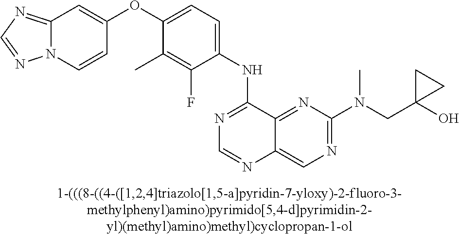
C1(OC2=CC=C(NC3=NC=NC4=CN=C(N(CC5(O)CC5)C)N=C34)C(F)=C2C)=CC2=NC=NN2C=C1
